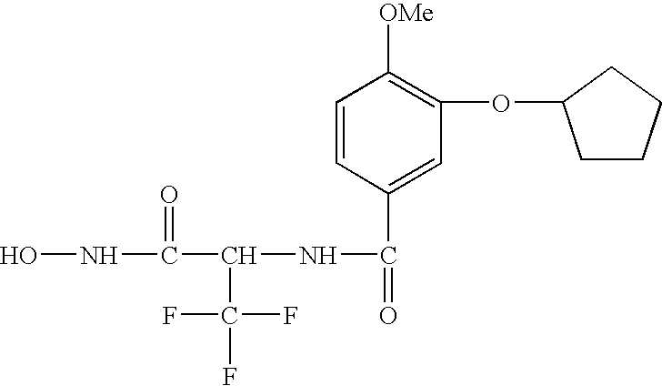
C1=CC(C(=O)NC(C(NO)=O)C(F)(F)F)=CC(OC2CCCC2)=C1[OMe]
